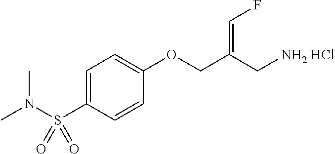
C1=C(S(N(C)C)(=O)=O)C=CC(OCC(C[NH2 HCl])=CF)=C1
